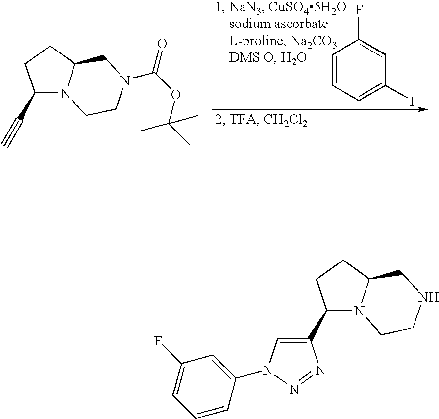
C1=CC=C(I)C=C1F.C1(C#C)CCC2N1CCN(C(=O)OC(C)(C)C)C2.C1(C2=CN(C3=CC(F)=CC=C3)N=N2)CCC2N1CCNC2
